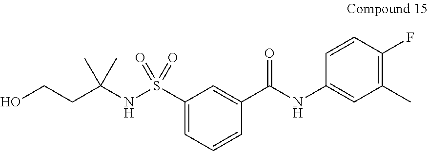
C1=CC=C(S(=O)(=O)NC(CCO)(C)C)C=C1C(NC1=CC(C)=C(F)C=C1)=O
